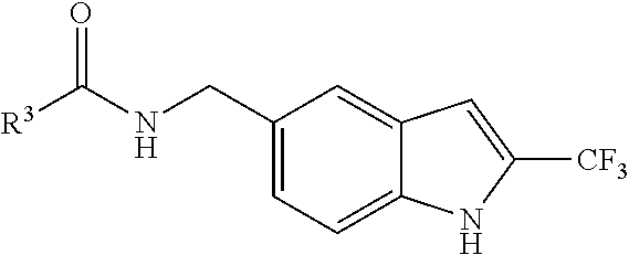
[R3]C(NCC1=CC=C2C(=C1)C=C([CF3])N2)=O
